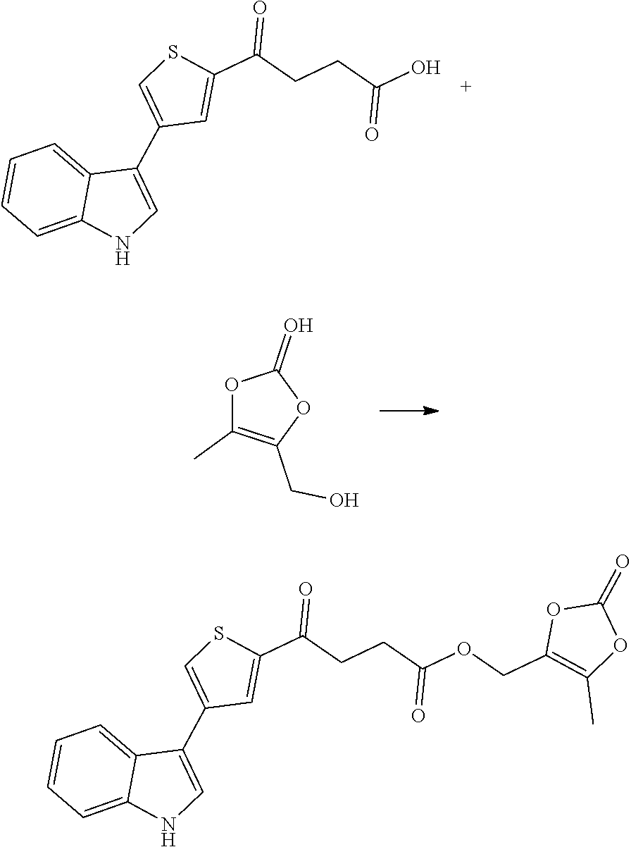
C12=CC=CC=C1NC=C2C1=CSC(C(=O)CCC(=O)O)=C1.O1C(C)=C(CO)OC1=O.C12=CC=CC=C1NC=C2C1=CSC(C(=O)CCC(=O)OCC2=C(C)OC(=O)O2)=C1
